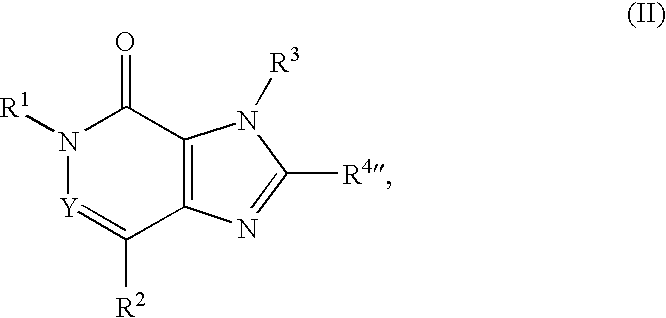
N1([R1])[Y]=C([R2])C2=C(C1=O)N([R3])C([R4])=N2
